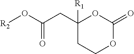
[R2]OC(CC1([R1])CCOC(=O)O1)=O
